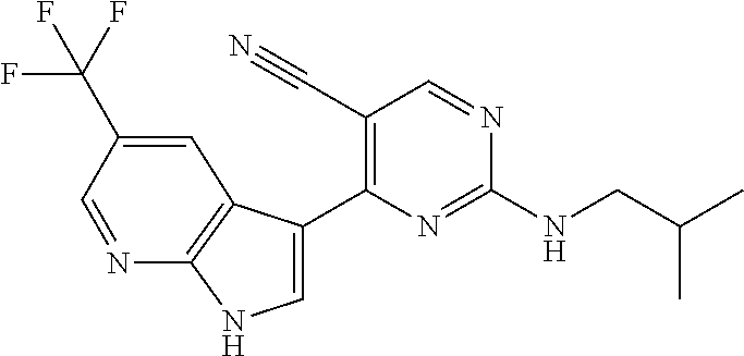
C(NC1=NC(C2=CNC3=C2C=C(C(F)(F)F)C=N3)=C(C#N)C=N1)C(C)C
